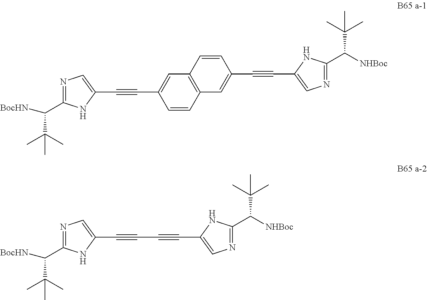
N1=C(C([BocHN])C(C)(C)C)NC(C#CC2=CC3=C(C=C2)C=C(C#CC2=CN=C(C([NHBoc])C(C)(C)C)N2)C=C3)=C1.N1=C(C([BocHN])C(C)(C)C)NC(C#CC#CC2=CN=C(C([NHBoc])C(C)(C)C)N2)=C1
